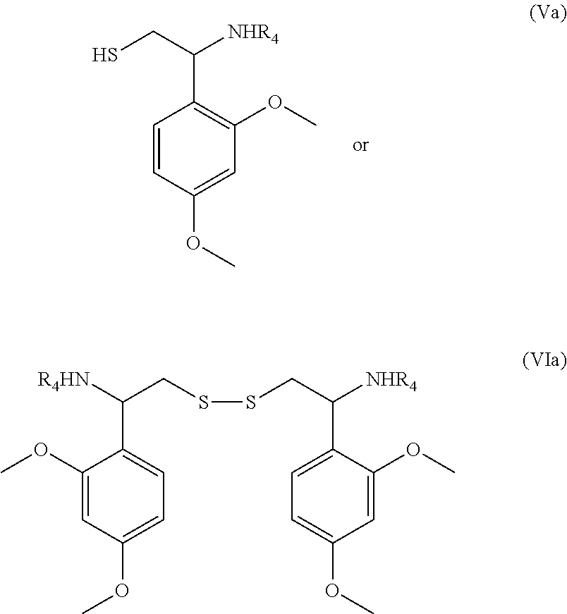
C1(OC)=CC=C(C(CSSCC(C2=CC=C(OC)C=C2OC)[NHR4])[R4HN])C(OC)=C1.C1=CC(OC)=CC(OC)=C1C(CS)[NHR4]
